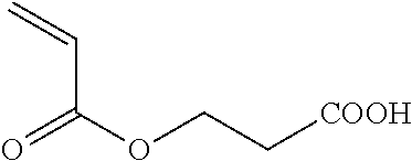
C=CC(OCC[COOH])=O
